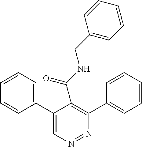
N1=NC(C2=CC=CC=C2)=C(C(=O)NCC2=CC=CC=C2)C(C2=CC=CC=C2)=C1
